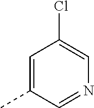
C1=C(C)C=NC=C1Cl
